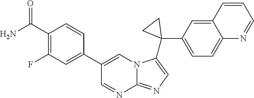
NC(C1=C(F)C=C(C2=CN3C(=NC=C3C3(C4=CC=C5C(=C4)C=CC=N5)CC3)N=C2)C=C1)=O
